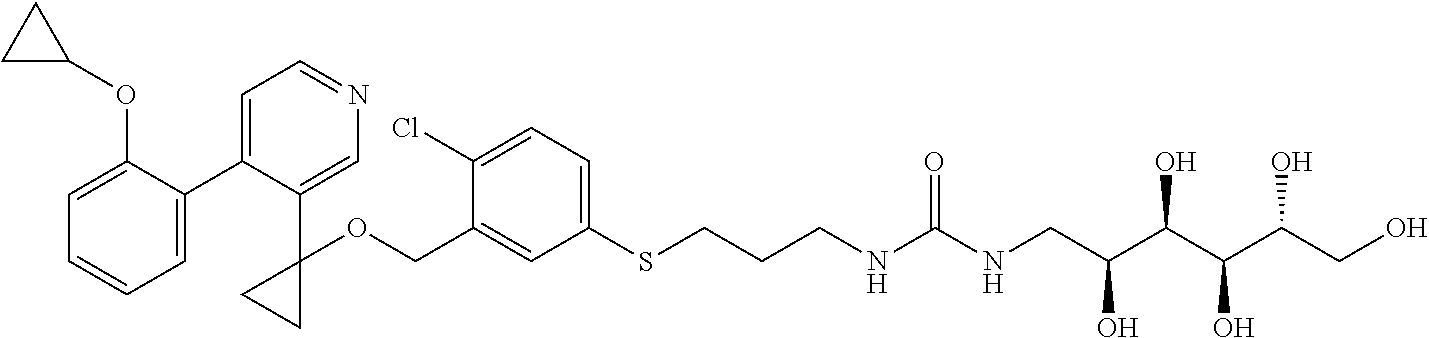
C1=C(C2=CC=NC=C2C2(OCC3=CC(SCCCNC(NCC(C(C(C(CO)O)O)O)O)=O)=CC=C3Cl)CC2)C(OC2CC2)=CC=C1
